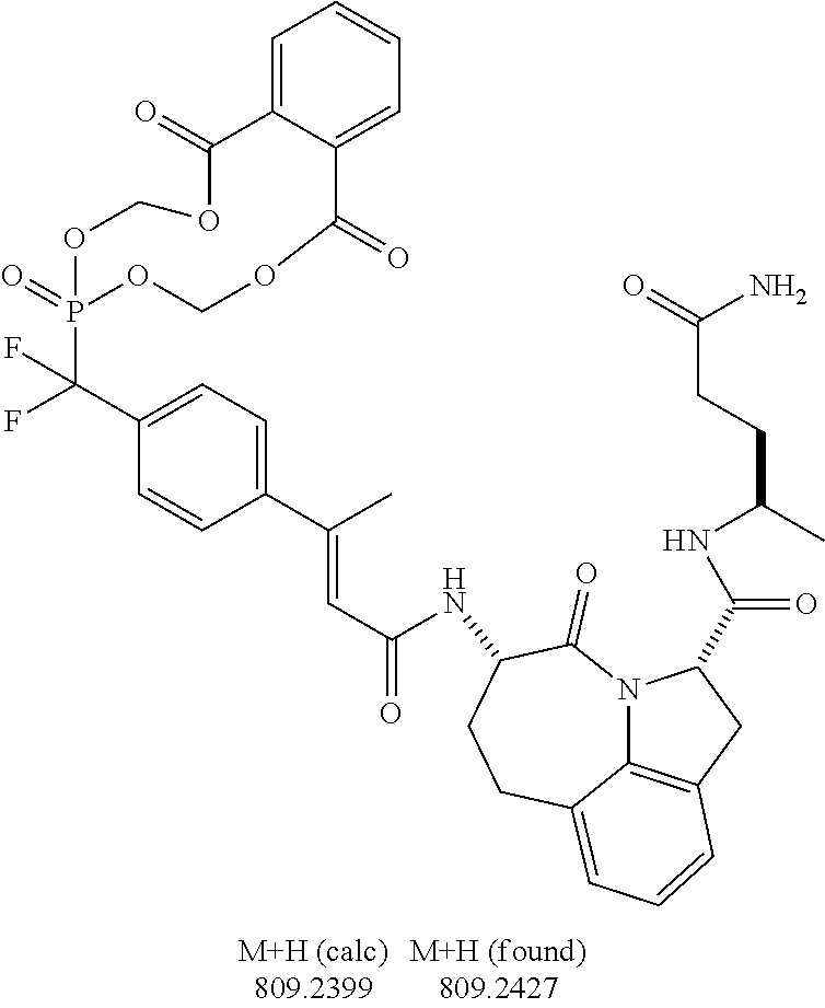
C1(C(F)(P2(=O)OCOC(=O)C3=CC=CC=C3C(=O)OCO2)F)=CC=C(C(C)=CC(=O)NC2C(=O)N3C4=C(CC3C(=O)NC(C)CCC(N)=O)C=CC=C4CC2)C=C1
